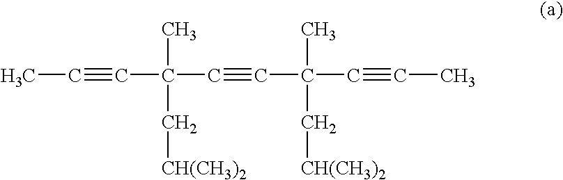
CC#CC(C#CC(C#CC)(C)C[CH(CH3)2])(C)C[CH(CH3)2]
